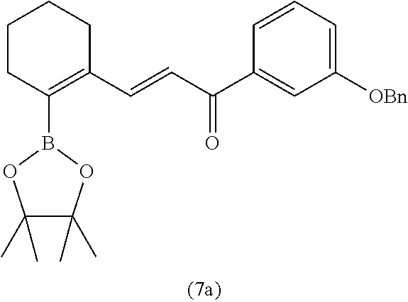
C1CC(B2OC(C)(C)C(C)(C)O2)=C(C=CC(C2=CC([OBn])=CC=C2)=O)CC1
